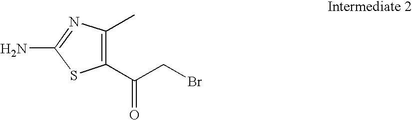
NC1=NC(C)=C(C(CBr)=O)S1
